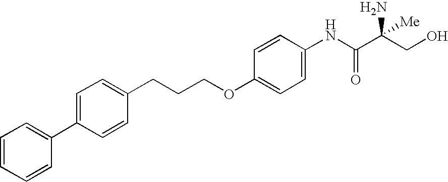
C1=CC=CC(C2=CC=C(CCCOC3=CC=C(NC(C(CO)(N)[Me])=O)C=C3)C=C2)=C1
